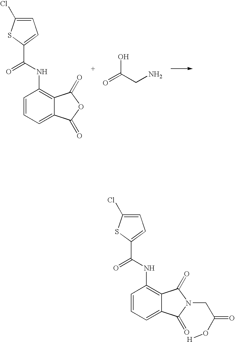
C1=C(Cl)SC(C(NC2=C3C(=CC=C2)C(=O)OC3=O)=O)=C1.O=C(CN)O.C1=C(Cl)SC(C(NC2=C3C(=CC=C2)C(=O)N(CC(=O)O[H])C3=O)=O)=C1
